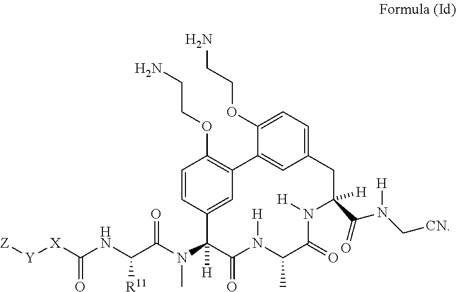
C1=CC2=CC(=C1OCCN)C1=CC(=CC=C1OCCN)CC(C(N(C[CN])[H])=O)([H])N([H])C(=O)C(C)N([H])C(=O)C2(N(C(C(NC([X][Y][Z])=O)[R11])=O)C)[H]
